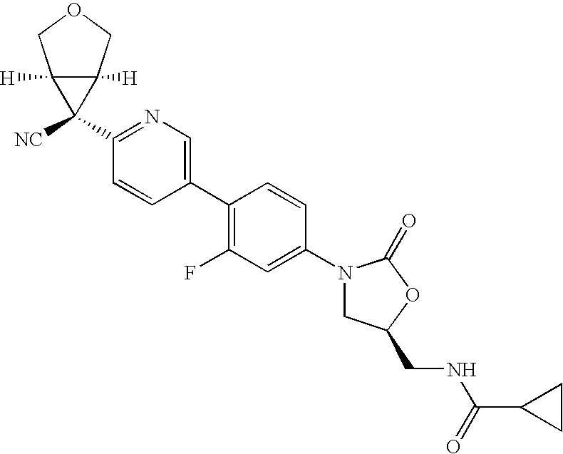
C1(N2CC(CNC(C3CC3)=O)OC2=O)=CC(F)=C(C2=CN=C(C3([NC])C4([H])C3([H])COC4)C=C2)C=C1
